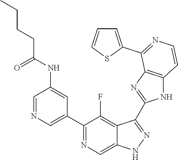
C1=NC=C(C2=NC=C3C(=C2F)C(C2=NC4=C(N2)C=CN=C4C2=CC=CS2)=NN3)C=C1NC(CCCC)=O
